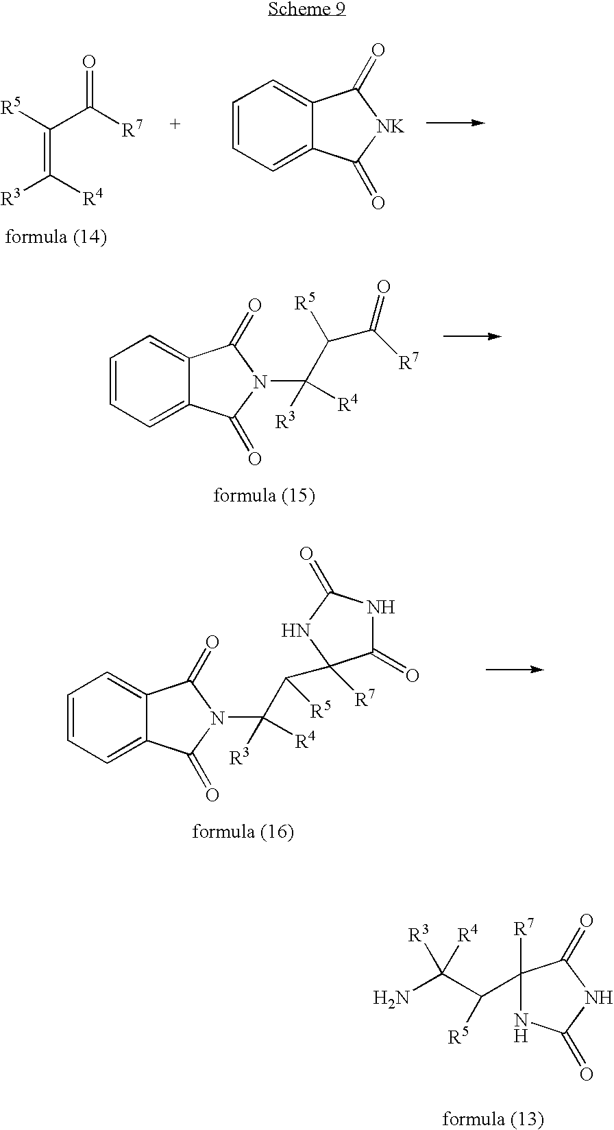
O=C([R7])C(=C([R4])[R3])[R5].C1=CC=C2C(=C1)C(=O)[NK]C2=O.C1=CC=C2C(=C1)C(=O)N(C(C([R5])C([R7])=O)([R3])[R4])C2=O.C1=CC=C2C(=C1)C(=O)N(C([R3])(C([R5])C1([R7])C(=O)NC(=O)N1)[R4])C2=O.[R3]C([R4])(N)C([R5])C1([R7])NC(=O)NC1=O
